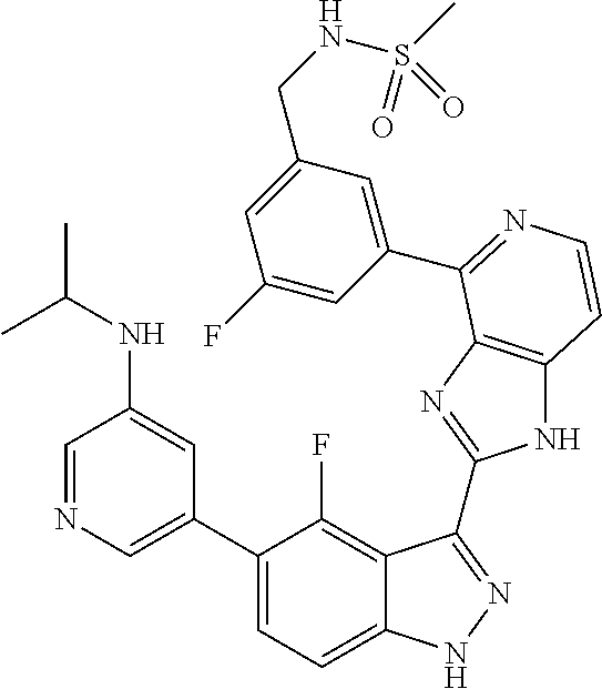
C1=C(C2=CC=C3C(=C2F)C(C2=NC4=C(N2)C=CN=C4C2=CC(CNS(C)(=O)=O)=CC(F)=C2)=NN3)C=C(NC(C)C)C=N1
